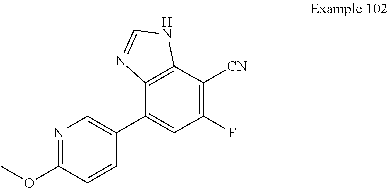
C12=C(C(C3=CN=C(OC)C=C3)=CC(F)=C1[CN])N=CN2
